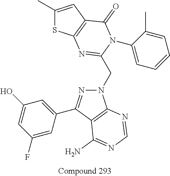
C1(C)=CC2=C(S1)N=C(CN1N=C(C3=CC(O)=CC(F)=C3)C3=C1N=CN=C3N)N(C1=CC=CC=C1C)C2=O
